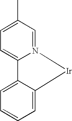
C1(C)=CC=C2N(=C1)[Ir]C1=CC=CC=C21
